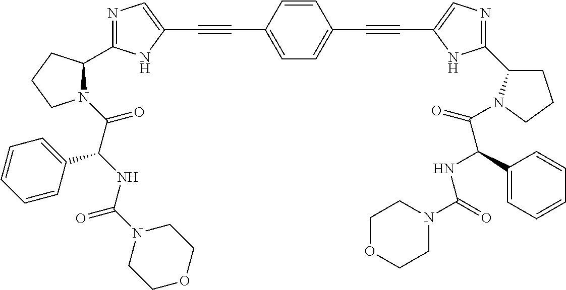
C1=C(C#CC2=CN=C(C3N(C(C(NC(N4CCOCC4)=O)C4=CC=CC=C4)=O)CCC3)N2)C=CC(C#CC2=CN=C(C3CCCN3C(C(NC(N3CCOCC3)=O)C3=CC=CC=C3)=O)N2)=C1
